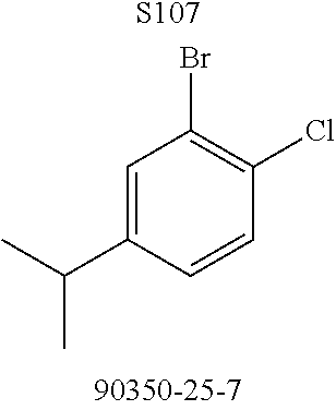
C1=C(C(C)C)C=CC(Cl)=C1Br.[S107]
